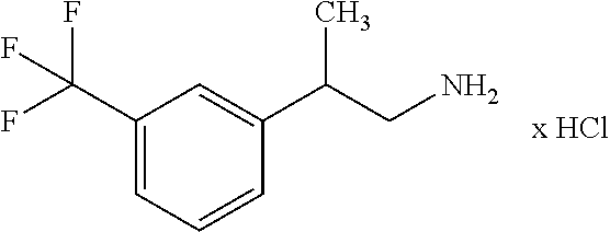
C1(C(F)(F)F)=CC=CC(C(CN)C)=C1.[x HCl]
